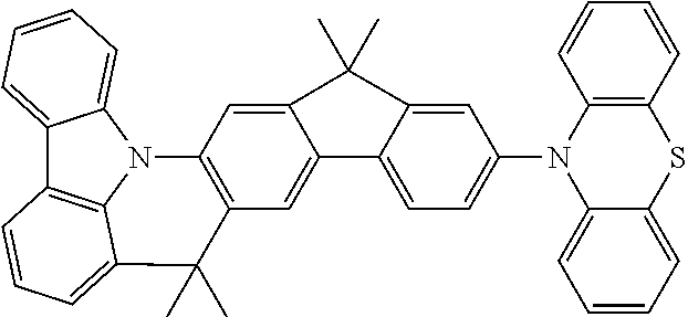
C12=CC=CC=C1N1C3=C2C=CC=C3C(C)(C)C2=C1C=C1C(=C2)C2=CC=C(N3C4=C(SC5=CC=CC=C35)C=CC=C4)C=C2C1(C)C
